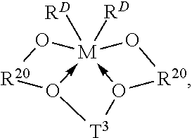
[RD][M]123([RD])-O([R20]O1)[T3]O->2[R20]O3
